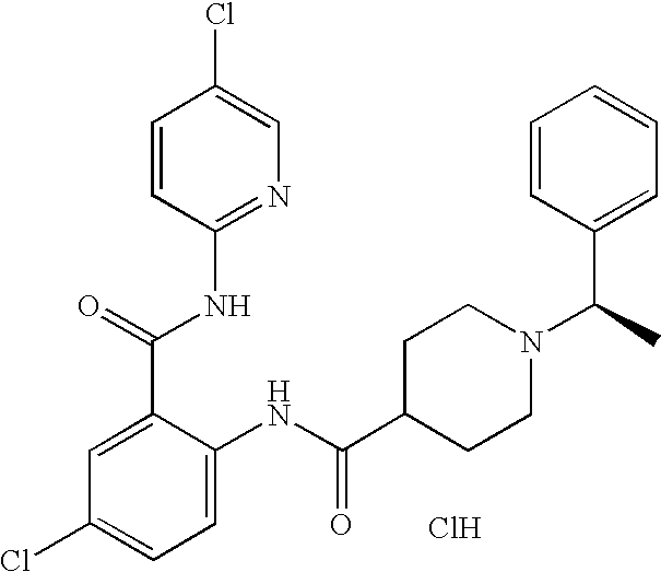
C1(C(NC2=NC=C(Cl)C=C2)=O)=CC(Cl)=CC=C1NC(C1CCN(C(C)C2=CC=CC=C2)CC1)=O.Cl
